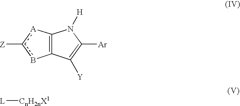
C12=C([A]c([Z])b1)N([H])C([Ar])=C2[Y].[CnH2nX1][L]
